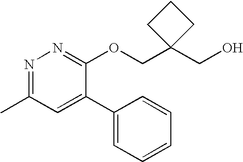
O(CC1(CO)CCC1)C1=NN=C(C)C=C1C1=CC=CC=C1
